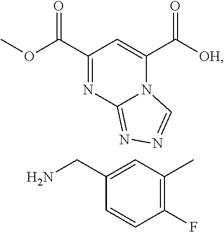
C1(C(OC)=O)=NC2=NN=CN2C(C([OH])=O)=C1.C1(F)=C(C)C=C(CN)C=C1
